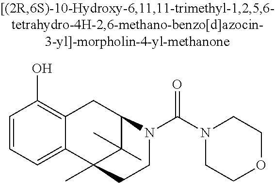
C1=CC=C2C(=C1O)CC1C(C)(C)C2(C)CCN1C(N1CCOCC1)=O
